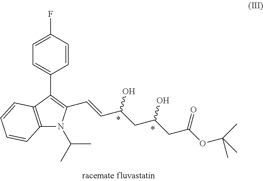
C1=CC(F)=CC=C1C1=C(C=CC(CC(CC(OC(C)(C)C)=O)O)O)N(C(C)C)C2=C1C=CC=C2
